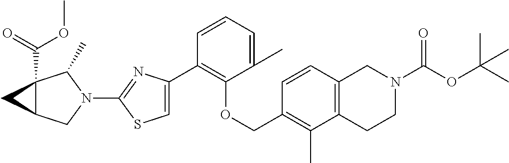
C1(C2=C(OCC3=C(C)C4=C(C=C3)CN(C(=O)OC(C)(C)C)CC4)C(C)=CC=C2)=CSC(N2C(C)C3(C(=O)OC)C(C2)C3)=N1
